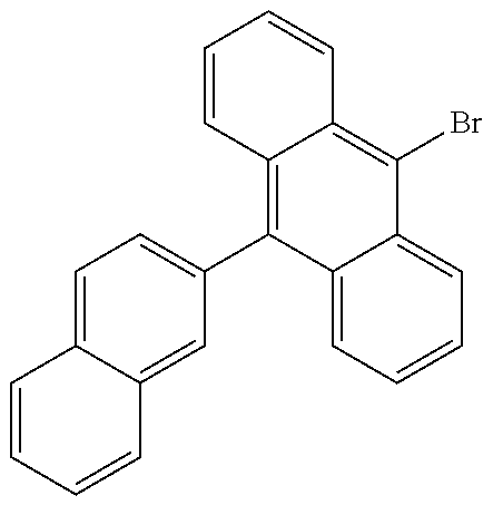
C1=CC=CC2=CC(C3=C4C(=C(Br)C5=CC=CC=C35)C=CC=C4)=CC=C12
